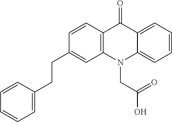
C12=C(C=CC(CCC3=CC=CC=C3)=C1)C(=O)C1=CC=CC=C1N2CC(=O)O
